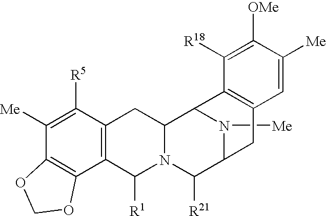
N1([Me])C2C([R21])N3C([R1])C4=C(C([R5])=C([Me])C5=C4OCO5)CC3C1C1=C(C2)C=C([Me])C([OMe])=C1[R18]
